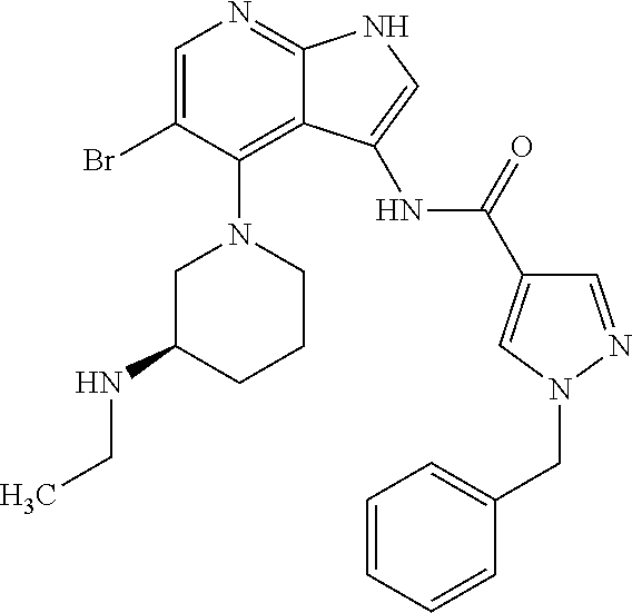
C1=C(Br)C(N2CC(NCC)CCC2)=C2C(=N1)NC=C2NC(C1=CN(CC2=CC=CC=C2)N=C1)=O
